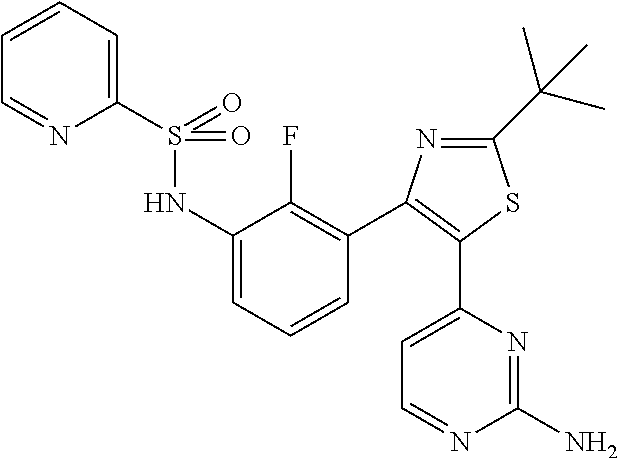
C1=NC(S(=O)(NC2=CC=CC(C3=C(C4=CC=NC(N)=N4)SC(C(C)(C)C)=N3)=C2F)=O)=CC=C1
